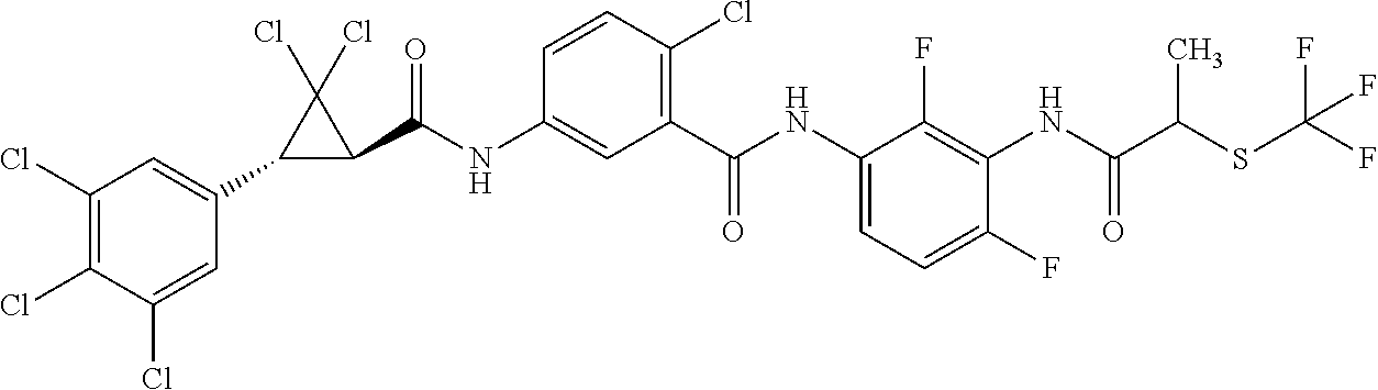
C1(Cl)=C(Cl)C(Cl)=CC(C2C(C(NC3=CC(C(NC4=CC=C(F)C(NC(C(SC(F)(F)F)C)=O)=C4F)=O)=C(Cl)C=C3)=O)C2(Cl)Cl)=C1
